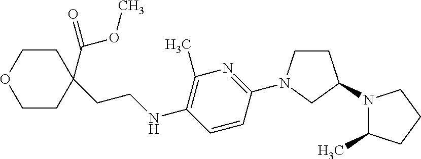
C1(C(=O)OC)(CCNC2=C(C)N=C(N3CCC(N4C(C)CCC4)C3)C=C2)CCOCC1
